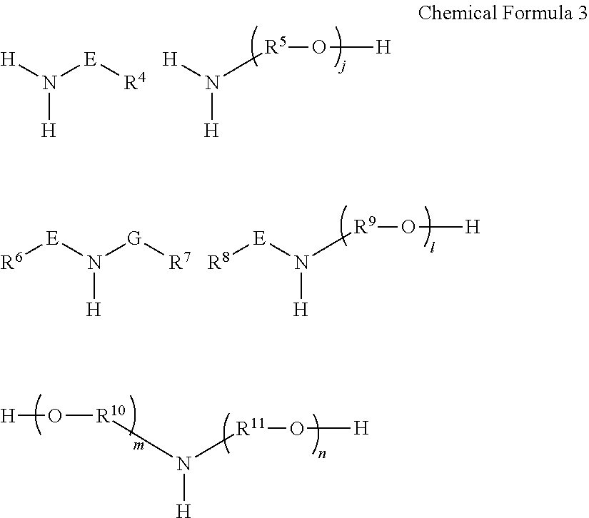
N([G][R7])([E][R6])[H].N([R9]O[H])([E][R8])[H].N([E][R4])([H])[H].N([R5]O[H])([H])[H].N([R11]O[H])([R10]O[H])[H]
